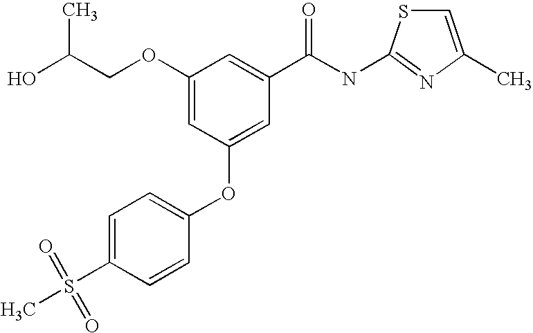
C1=C(S(C)(=O)=O)C=CC(OC2=CC(C(NC3=NC(C)=CS3)=O)=CC(OCC(O)C)=C2)=C1
